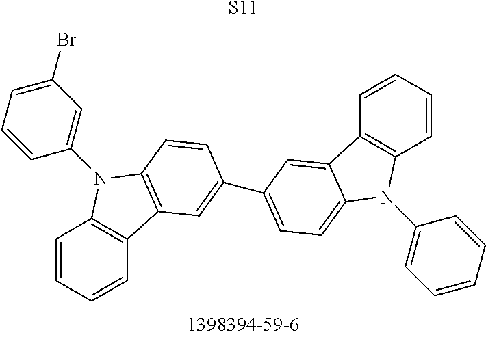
C1=CC=CC2=C1N(C1=CC(Br)=CC=C1)C1=C2C=C(C2=CC=C3C(=C2)C2=C(C=CC=C2)N3C2=CC=CC=C2)C=C1.[S11]
